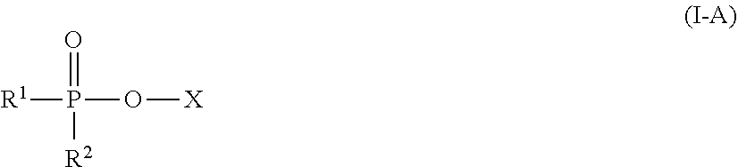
[R1]P(=O)(O[X])[R2]
